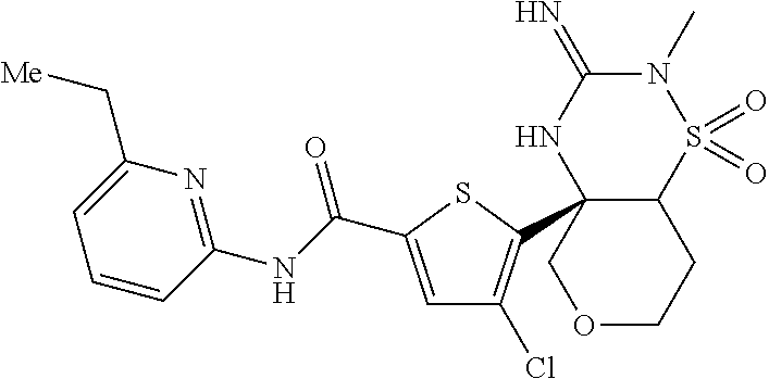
C12S(=O)(=O)N(C)C(=N)NC1(C1=C(Cl)C=C(C(NC3=NC(C[Me])=CC=C3)=O)S1)COCC2
